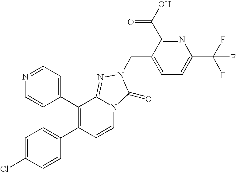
C1=C(Cl)C=CC(C2=C(C3=CC=NC=C3)C3=NN(CC4=CC=C(C(F)(F)F)N=C4C(O)=O)C(=O)N3C=C2)=C1
